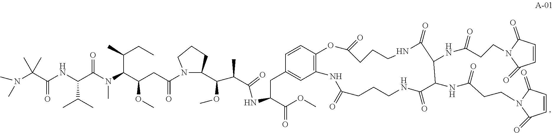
C12=C(C=CC(CC(NC(C(C)C(C3N(C(CC(C(N(C(C(NC(C(N(C)C)(C)C)=O)C(C)C)=O)C)C(C)CC)OC)=O)CCC3)OC)=O)C(OC)=O)=C1)OC(=O)CCCNC(=O)C(NC(CCN1C(=O)C=CC1=O)=O)C(NC(CCN1C(=O)C=CC1=O)=O)C(=O)NCCCC(=O)N2
